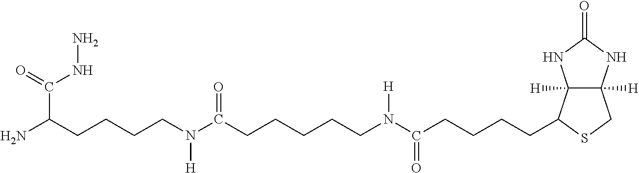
N(C(CCCCC1C2([H])C([H])(CS1)NC(=O)N2)=O)(CCCCCC(N(CCCCC(N)C(=O)NN)[H])=O)[H]
